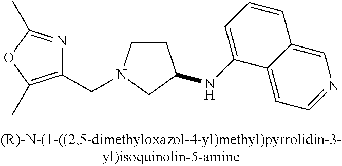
C1CN(CC2=C(C)OC(C)=N2)CC1NC1=CC=CC2=CN=CC=C12
